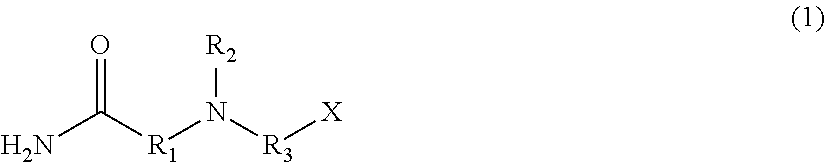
O=C([R1]N([R3][X])[R2])N
